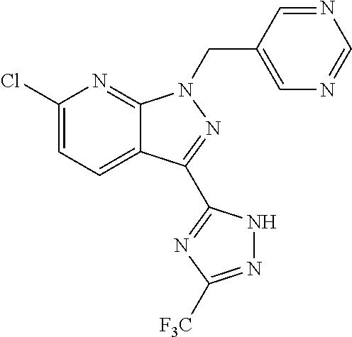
C12=CC=C(Cl)N=C1N(CC1=CN=CN=C1)N=C2C1=NC([F3C])=NN1
